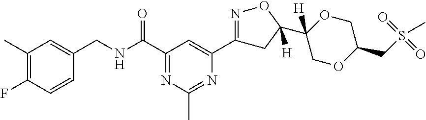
C1(C)=C(F)C=CC(CNC(C2=NC(C)=NC(C3=NOC(C4([H])OCC(CS(=O)(=O)C)OC4)([H])C3)=C2)=O)=C1
